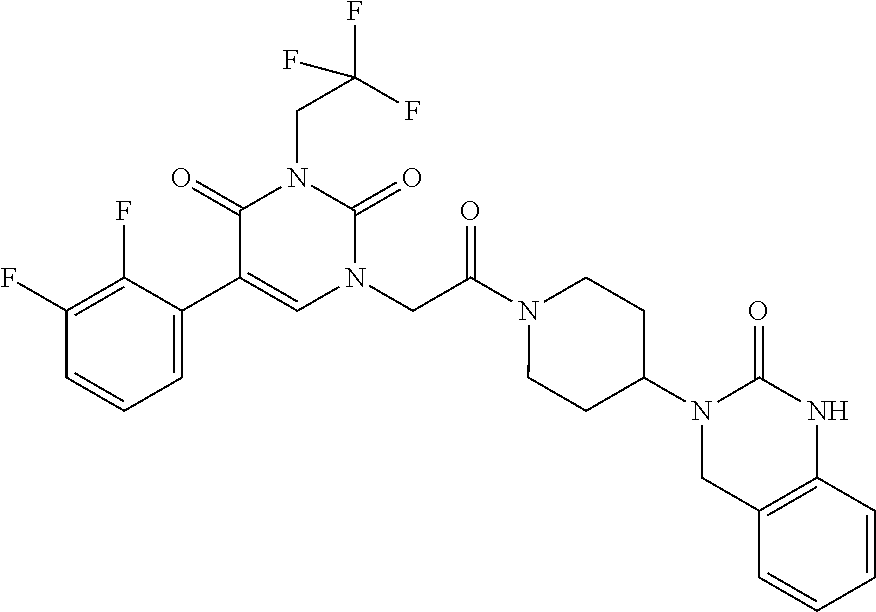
C1=C(C2=CN(CC(N3CCC(N4CC5=C(NC4=O)C=CC=C5)CC3)=O)C(=O)N(CC(F)(F)F)C2=O)C(F)=C(F)C=C1
